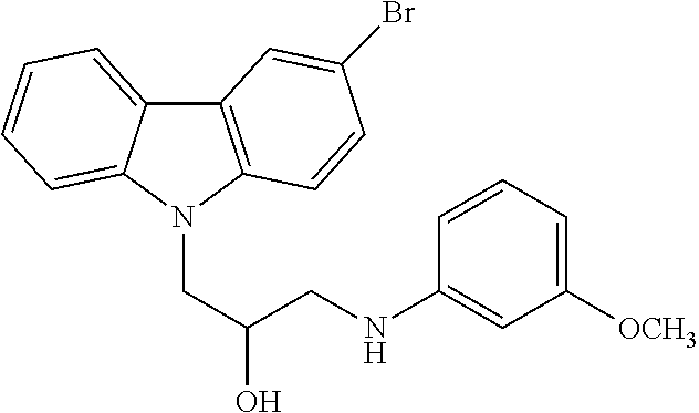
C12=C(N(CC(CNC3=CC([OCH3])=CC=C3)O)C3=CC=CC=C13)C=CC(Br)=C2
